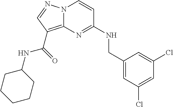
C1=C(Cl)C=C(CNC2=NC3=C(C(NC4CCCCC4)=O)C=NN3C=C2)C=C1Cl
